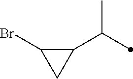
C1(C(C)C)C(Br)C1
